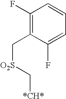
C1(F)=C(C[O2S]C[*CH*])C(F)=CC=C1
